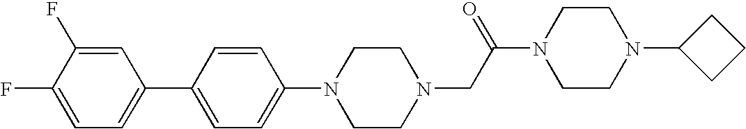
C1=CC(N2CCN(CC(N3CCN(C4CCC4)CC3)=O)CC2)=CC=C1C1=CC=C(F)C(F)=C1
